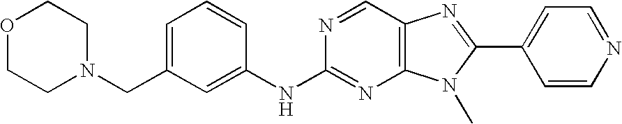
C1(NC2=NC3=C(C=N2)N=C(C2=CC=NC=C2)N3C)=CC(CN2CCOCC2)=CC=C1
